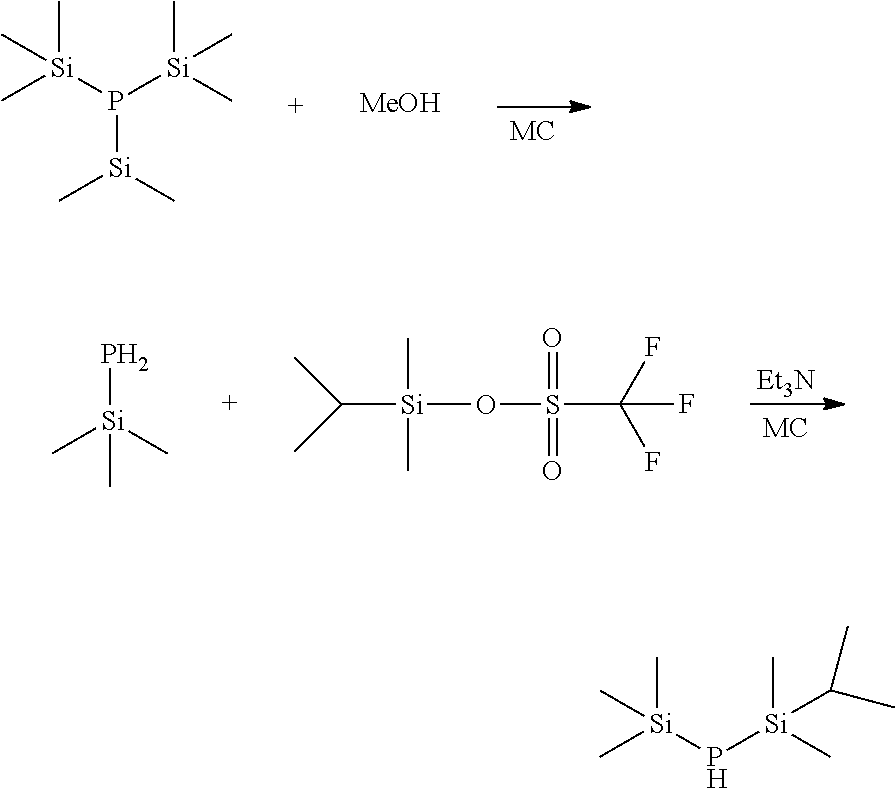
C[Si](P[Si](C)(C)C(C)C)(C)C.P([Si](C)C)([Si](C)(C)C)[Si](C)(C)C.[MeOH].[Et3N].O(S(C(F)(F)F)(=O)=O)[Si](C(C)C)(C)C.P[Si](C)(C)C
